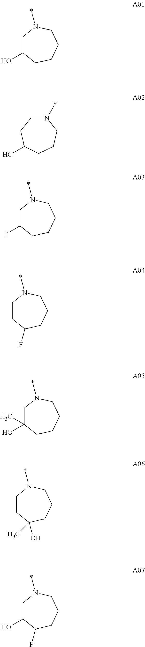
C1C(O)CCCCN1*.N1(*)CCC(O)CCC1.C1C(F)CCCCN1*.C1CC(F)CCCN1*.C1C(O)(C)CCCCN1*.C1CC(C)(O)CCCN1*.C1C(O)C(F)CCCN1*
